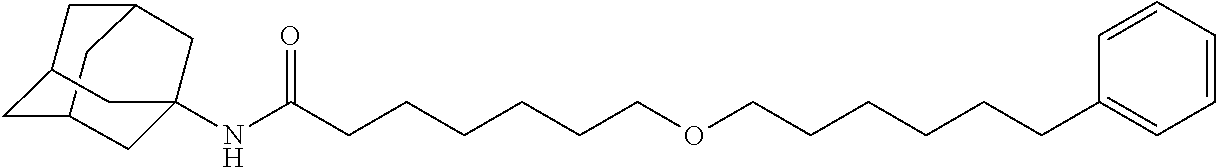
C12CC3CC(C1)CC(NC(CCCCCCOCCCCCCC1=CC=CC=C1)=O)(C3)C2
